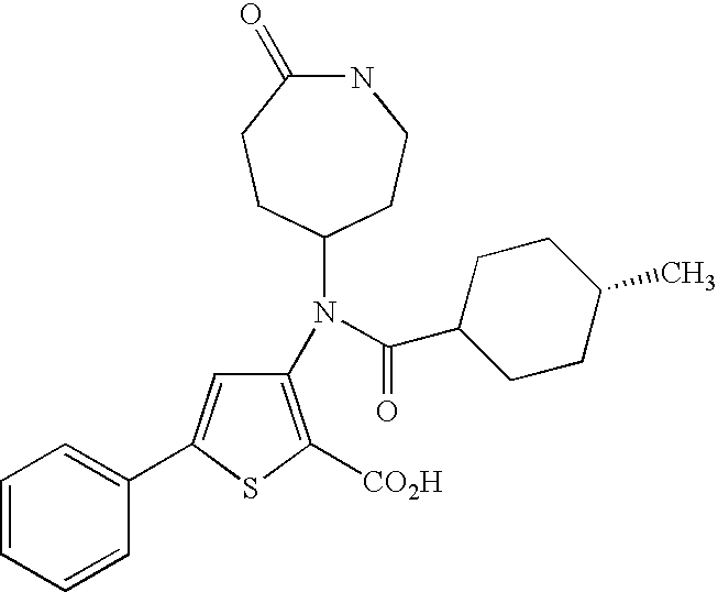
C1(N(C(=O)C2CCC(C)CC2)C2CCNC(=O)CC2)=C([CO2H])SC(C2=CC=CC=C2)=C1
